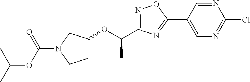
C1C(OC(C)C2=NOC(C3=CN=C(Cl)N=C3)=N2)CN(C(OC(C)C)=O)C1
